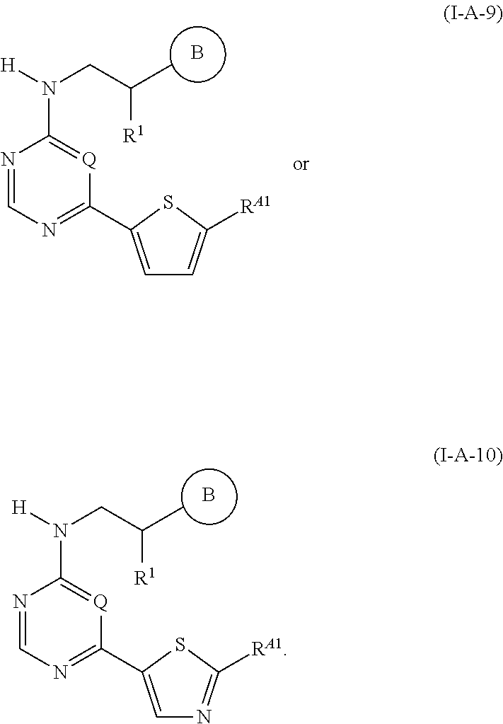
B.N1=CN=C(C2=CC=C([RA1])S2)[Q]=C1N([H])CC(C)[R1].B.N1=CN=C(C2=CN=C([RA1])S2)[Q]=C1N([H])CC(C)[R1]
